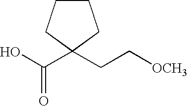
OC(C1(CC[OCH3])CCCC1)=O
